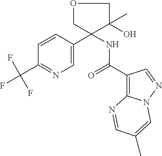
C1=CC(C2(NC(=O)C3=C4N(N=C3)C=C(C)C=N4)C(O)(C)COC2)=CN=C1C(F)(F)F
